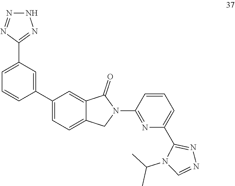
C1=C(C2=CC(C3=NNN=N3)=CC=C2)C=C2C(=C1)CN(C1=NC(C3=NN=CN3C(C)C)=CC=C1)C2=O
